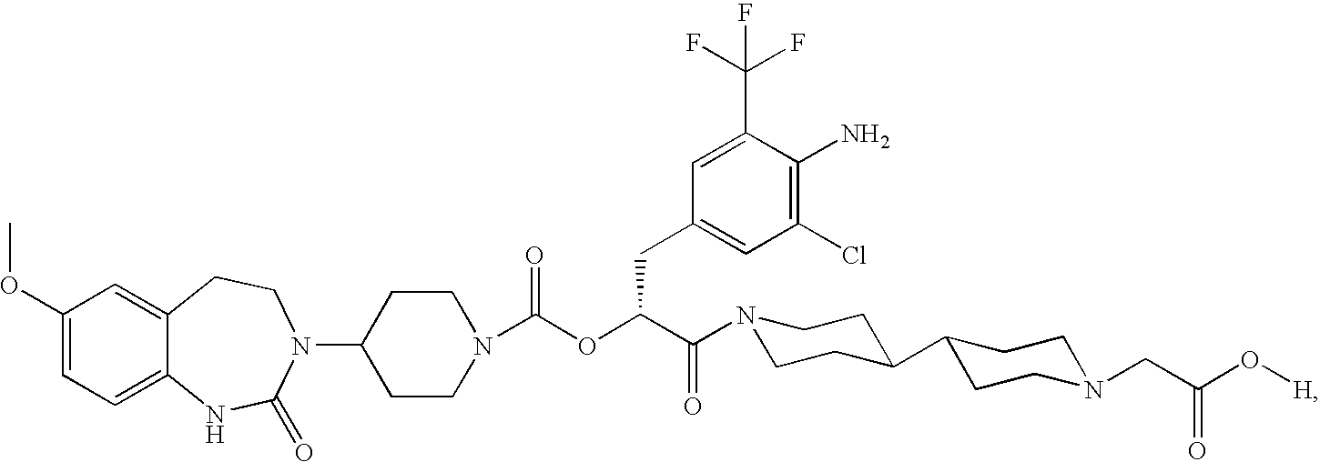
C1(OC)=CC=C2C(=C1)CCN(C1CCN(C(OC(C(=O)N3CCC(C4CCN(CC(O[H])=O)CC4)CC3)CC3=CC(Cl)=C(N)C(C(F)(F)F)=C3)=O)CC1)C(=O)N2
